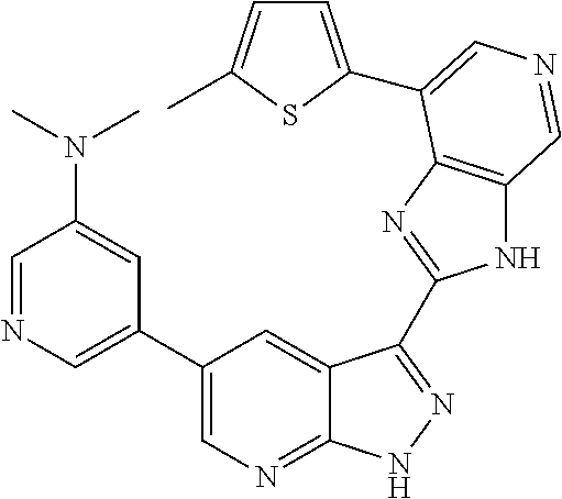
C1(C2=CN=CC(N(C)C)=C2)=CN=C2C(=C1)C(C1=NC3=C(N1)C=NC=C3C1=CC=C(C)S1)=NN2
